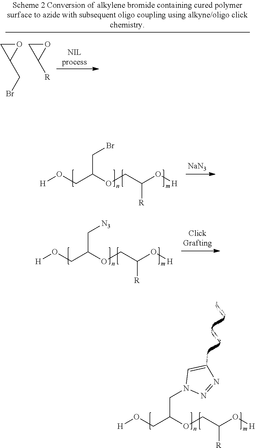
[H]OCC(OCC(O[H])[R])CN1N=NC=C1.[H]OCC(OCC(O[H])[R])CBr.[NaN3].[H]OCC(OCC(O[H])[R])C[N3].[ClickGrafting].O1CC1CBr.O1CC1[R]
